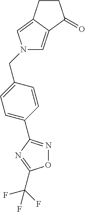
C(C1=CC=C(C2=NOC(C(F)(F)F)=N2)C=C1)N1C=C2CCC(=O)C2=C1
